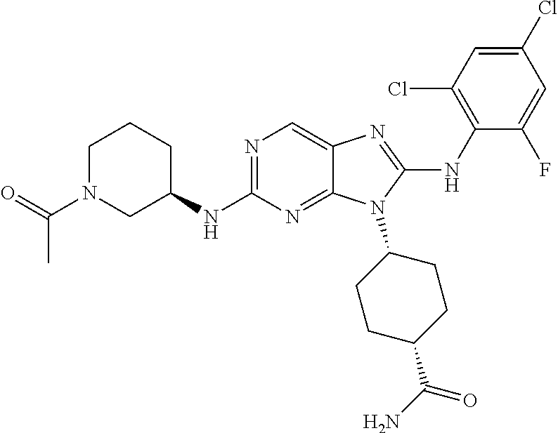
N1=C(NC2CCCN(C(=O)C)C2)N=C2C(=C1)N=C(NC1=C(Cl)C=C(Cl)C=C1F)N2C1CCC(C(N)=O)CC1
